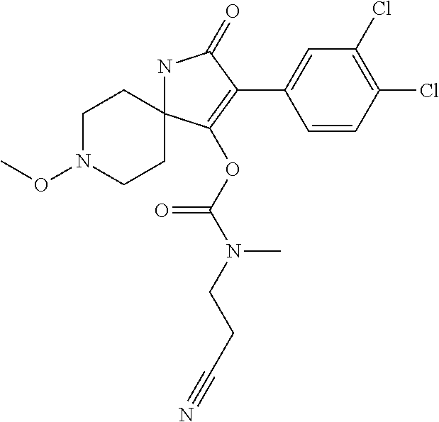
N1C2(C(OC(=O)N(CCC#N)C)=C(C3=CC(Cl)=C(Cl)C=C3)C1=O)CCN(OC)CC2
